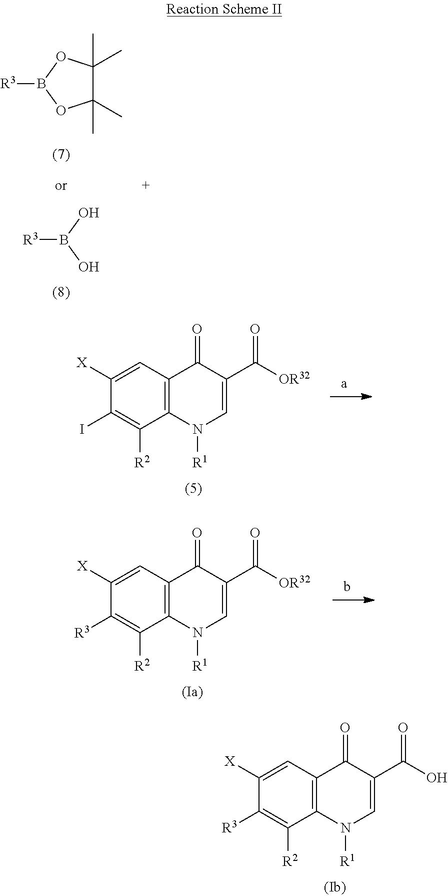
C1(C)(C)C(C)(C)OB([R3])O1.OB(O)[R3].C12=C(C=C([X])C(I)=C1[R2])C(=O)C(C([OR32])=O)=CN2[R1].C12=C(C=C([X])C([R3])=C1[R2])C(=O)C(C([OR32])=O)=CN2[R1].C12=C(C=C([X])C([R3])=C1[R2])C(=O)C(C(O)=O)=CN2[R1]
